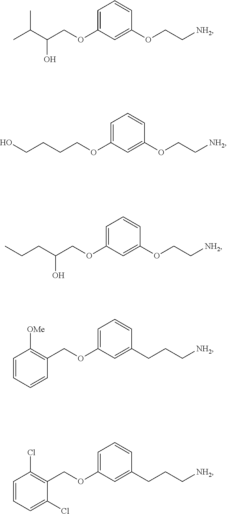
O(C1=CC=CC(OCC[NH2])=C1)CCCCO.O(C1=CC=CC(OCC[NH2])=C1)CC(O)C(C)C.O(C1=CC=CC(OCC[NH2])=C1)CC(CCC)O.O(C1=CC=CC(CCC[NH2])=C1)CC1=C([OMe])C=CC=C1.O(C1=CC=CC(CCC[NH2])=C1)CC1=C(Cl)C=CC=C1Cl
